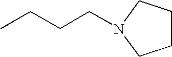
C1CCN(CCCC)C1
